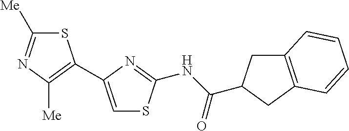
S1C([Me])=NC([Me])=C1C1=CSC(NC(C2CC3=C(C2)C=CC=C3)=O)=N1
